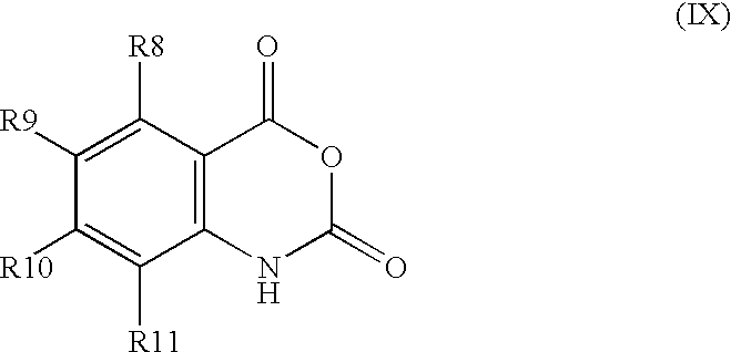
C1([R9])=C([R8])C2=C(C([R11])=C1[R10])NC(=O)OC2=O
